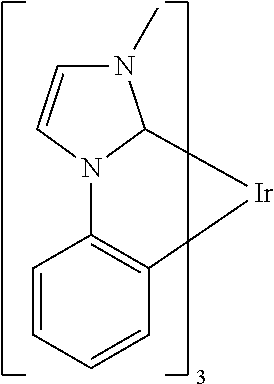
C1=CC=CC2=C1[Ir]C1N2C=CN1C
